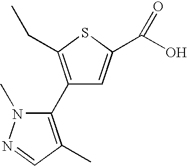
C1(C2=C(C)C=NN2C)=C(CC)SC(C(O)=O)=C1
